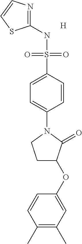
C1(NS(C2=CC=C(N3CCC(OC4=CC(C)=C(C)C=C4)C3=O)C=C2)(=O)=O)=NC=CS1.[H]
